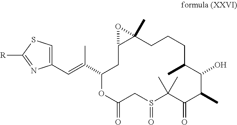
C12(C)CCCC(C)C(O)C(C)C(=O)C(C)(C)S(=O)CC(=O)OC(C(C)=CC3=CSC([R])=N3)CC1O2
